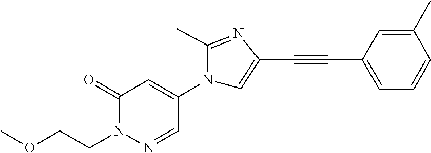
C1(=O)N(CCOC)N=CC(N2C=C(C#CC3=CC=CC(C)=C3)N=C2C)=C1
